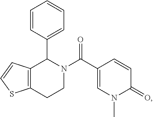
C1=CC(C2N(C(=O)C3=CN(C)C(=O)C=C3)CCC3=C2C=CS3)=CC=C1
